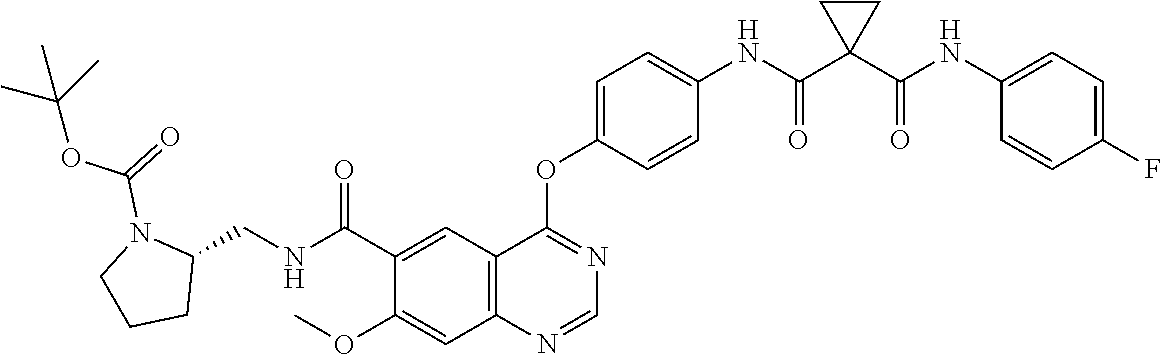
C12=C(N=CN=C1OC1=CC=C(NC(C3(C(NC4=CC=C(F)C=C4)=O)CC3)=O)C=C1)C=C(OC)C(C(NCC1N(C(=O)OC(C)(C)C)CCC1)=O)=C2
